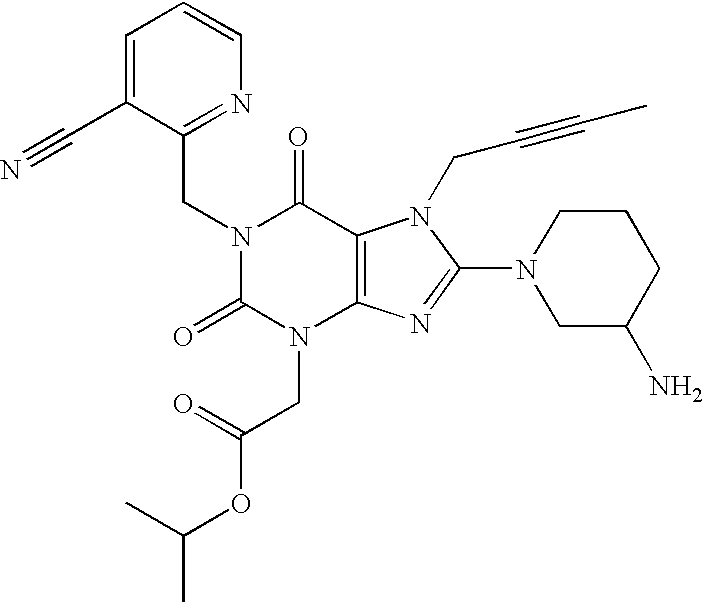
C1=C(C#N)C(CN2C(=O)N(CC(OC(C)C)=O)C3=C(C2=O)N(CC#CC)C(N2CC(N)CCC2)=N3)=NC=C1
